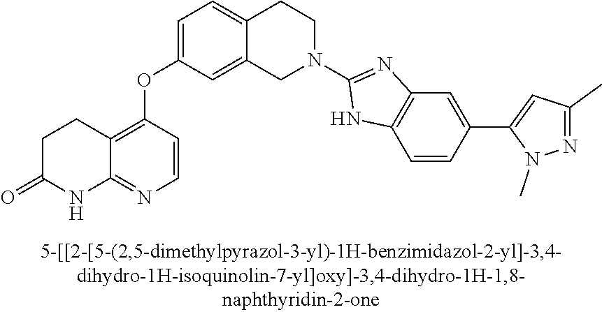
C1=C(OC2=C3C(=NC=C2)NC(=O)CC3)C=C2C(=C1)CCN(C1=NC3=C(N1)C=CC(C1=CC(C)=NN1C)=C3)C2
